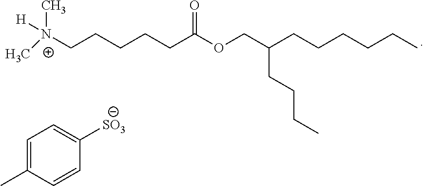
C[N+](CCCCCC(OCC(CCCCCC)CCCC)=O)(C)[H].C1=C(C)C=CC([SO3])=C1
